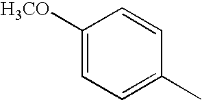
C1([H3CO])=CC=C(C)C=C1
